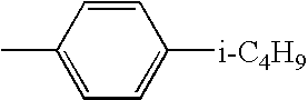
C1(C)=CC=C([i-C4H9])C=C1
